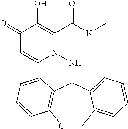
C1(=O)C=CN(NC2C3=C(OCC4=CC=CC=C24)C=CC=C3)C(C(N(C)C)=O)=C1O
